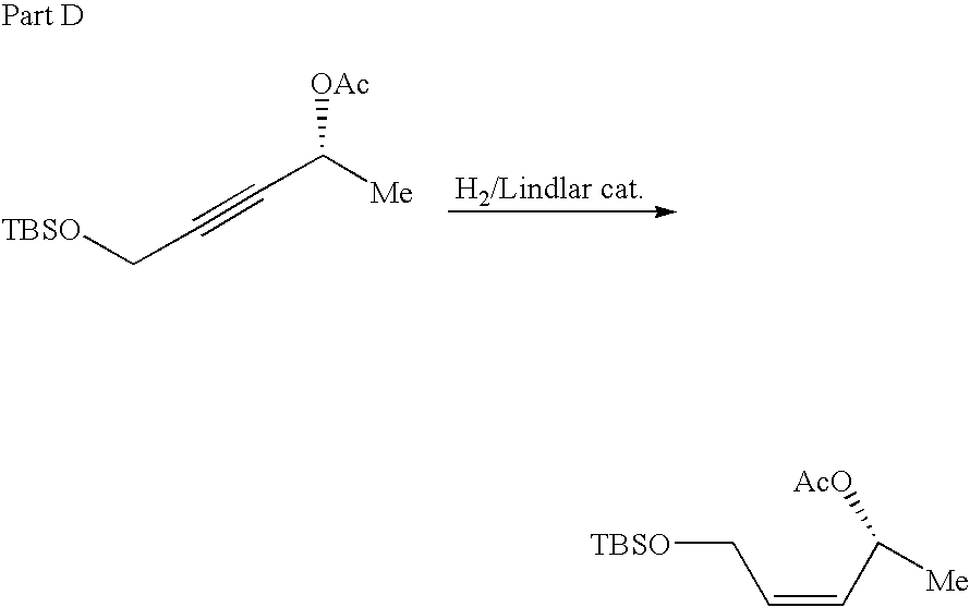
[TBSO]CC#CC([Me])[OAc].C(=CC([Me])[AcO])C[TBSO]
